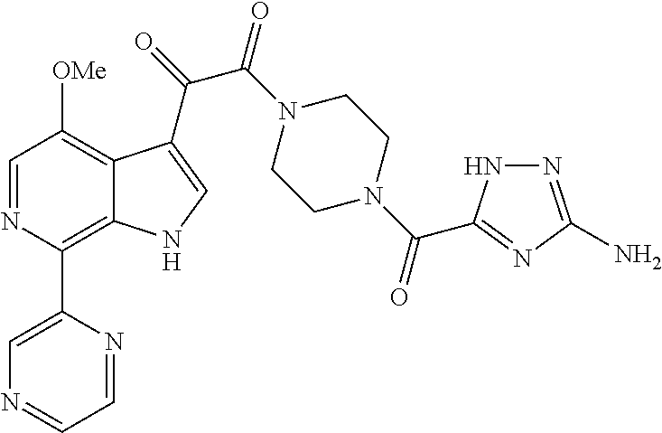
C1(C2=C3C(=C([OMe])C=N2)C(C(=O)C(N2CCN(C(=O)C4=NC(N)=NN4)CC2)=O)=CN3)=CN=CC=N1
